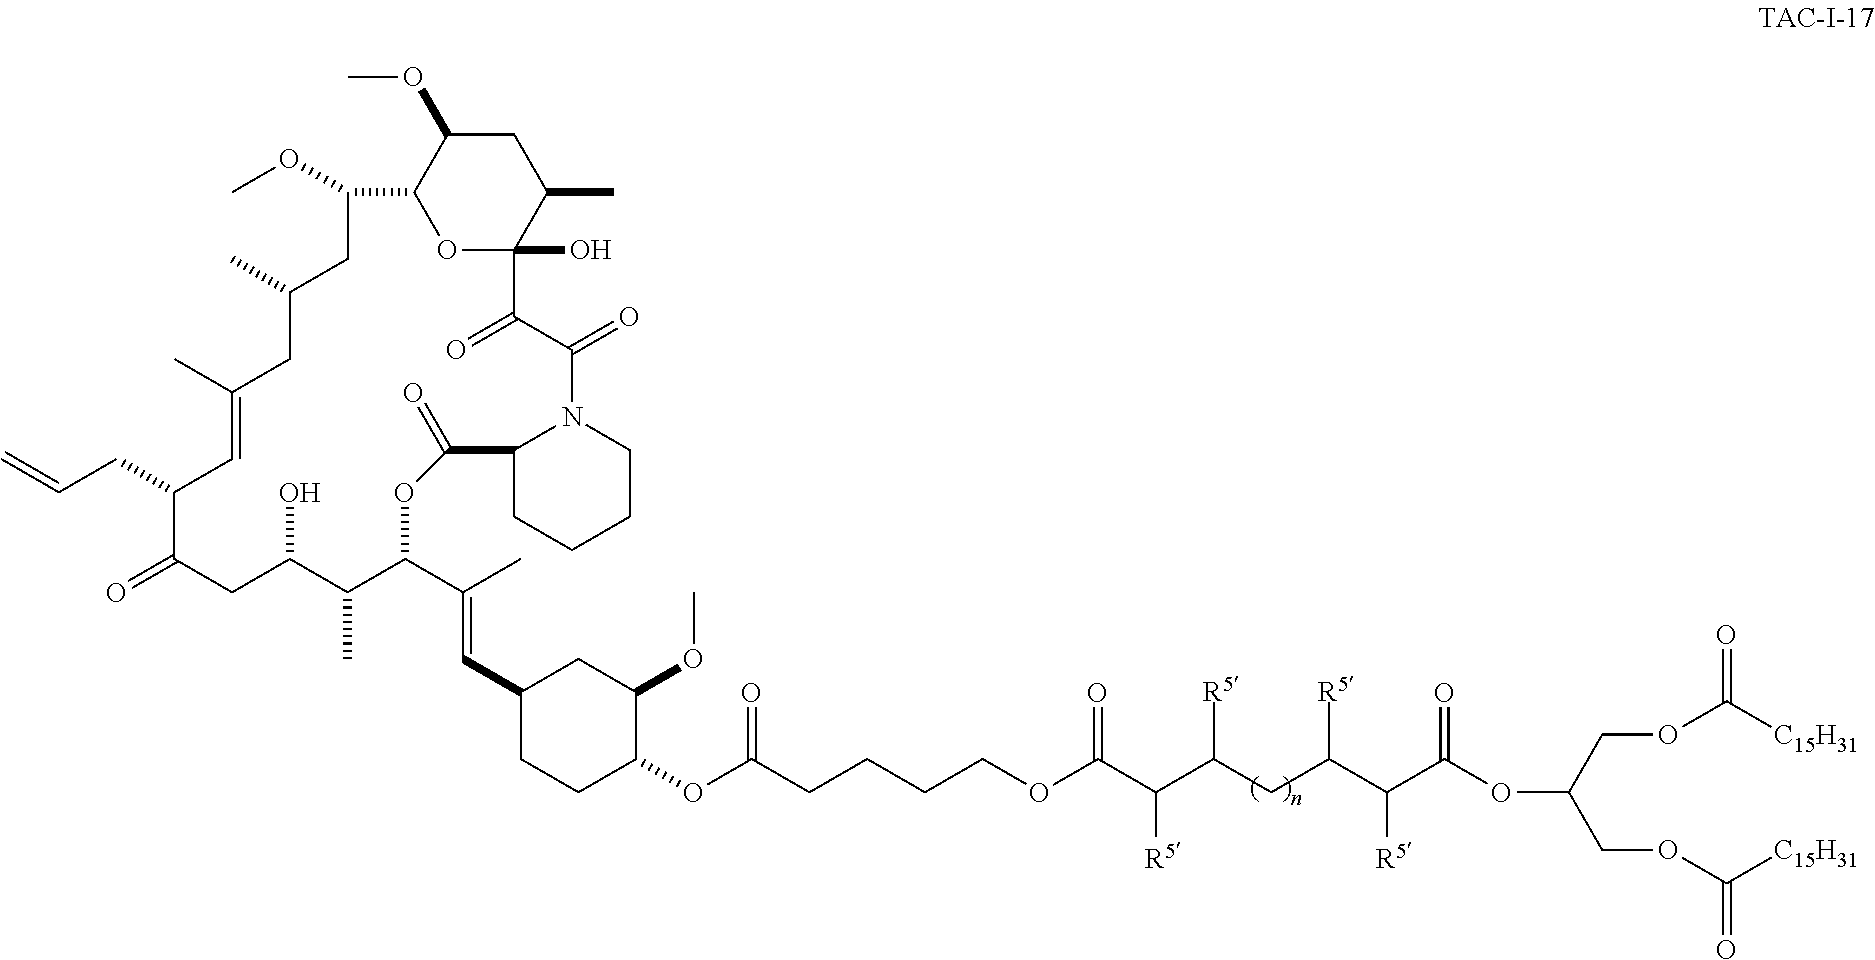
C(CCCCOC(C(C(CC(C(C(=O)OC(COC([C15H31])=O)COC([C15H31])=O)[R5])[R5])[R5])[R5])=O)(OC1C(OC)CC(C=C(C)C2C(C)C(O)CC(=O)C(CC=C)C=C(C)CC(C)CC(OC)C3OC(O)(C(C)CC3OC)C(=O)C(=O)N3C(CCCC3)C(=O)O2)CC1)=O
